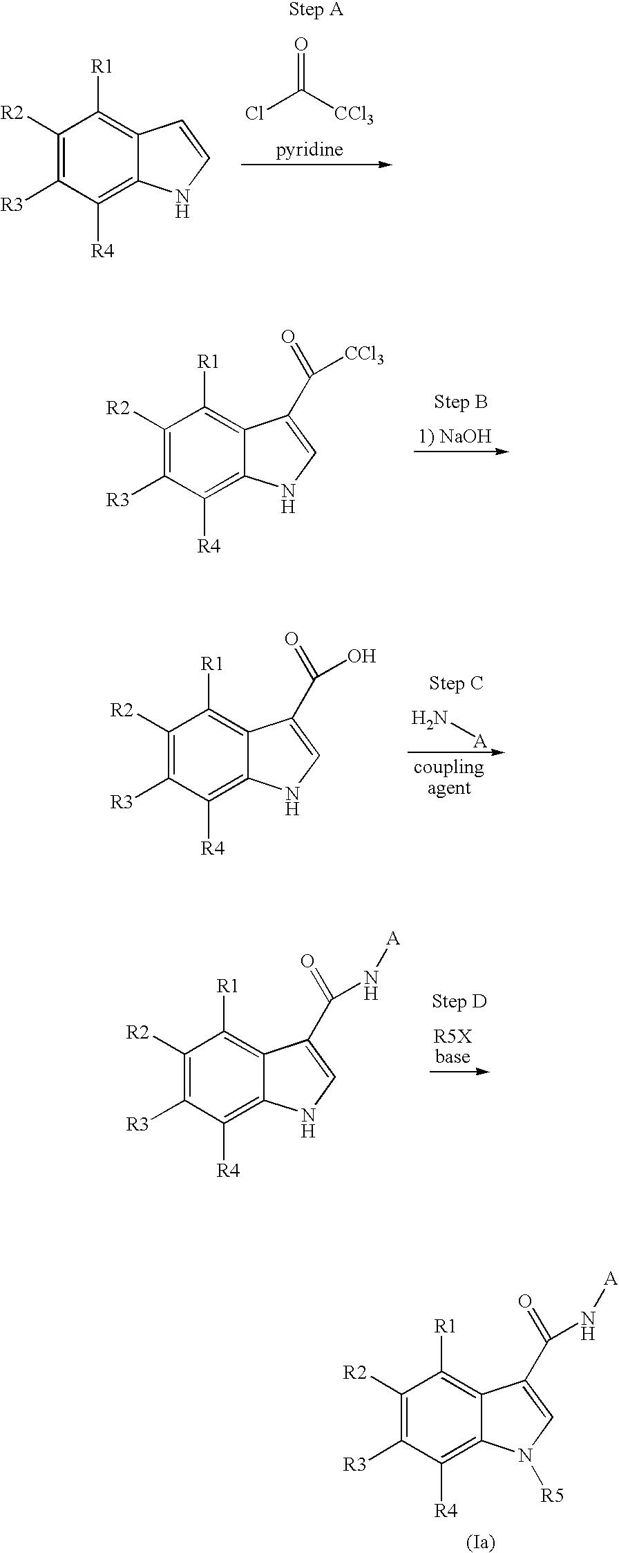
ClC([CCl3])=O.C1([R2])=C([R3])C([R4])=C2C(=C1[R1])C=CN2.C1([R2])=C([R3])C([R4])=C2C(=C1[R1])C(C(=O)N[A])=CN2[R5].C1([R2])=C([R3])C([R4])=C2C(=C1[R1])C(C(=O)[CCl3])=CN2.N[A].C1([R2])=C([R3])C([R4])=C2C(=C1[R1])C(C(=O)O)=CN2.C1([R2])=C([R3])C([R4])=C2C(=C1[R1])C(C(=O)N[A])=CN2
